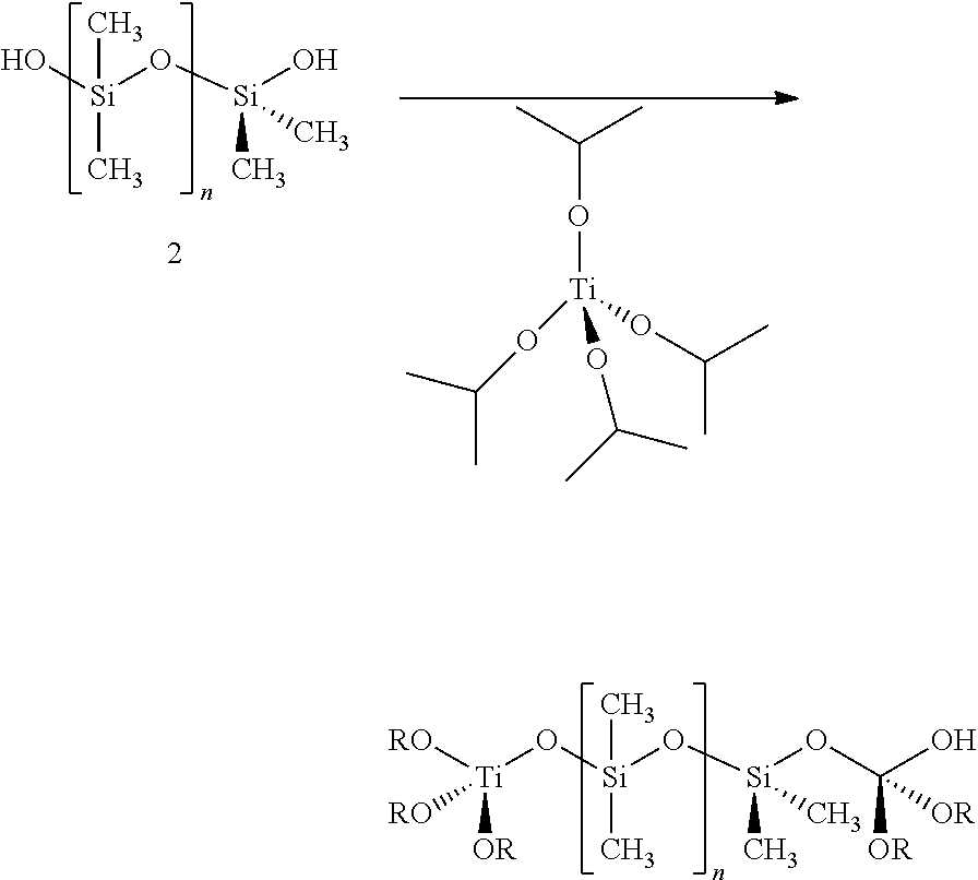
O([Si](O[Si](OC(O)([OR])[OR])(C)C)(C)C)[Ti]([OR])([RO])[RO].O[Si](O[Si](O)(C)C)(C)C.C(C)(C)O[Ti](OC(C)C)(OC(C)C)OC(C)C
